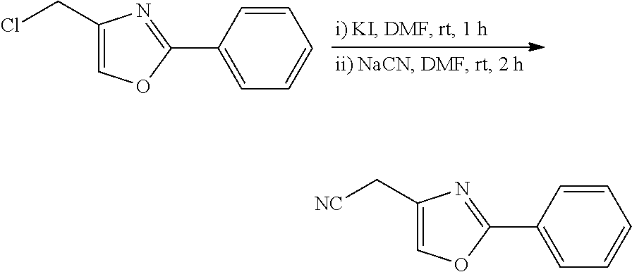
C1(C2=CC=CC=C2)=NC(CCl)=CO1.C1(C2=CC=CC=C2)=NC(C[NC])=CO1
